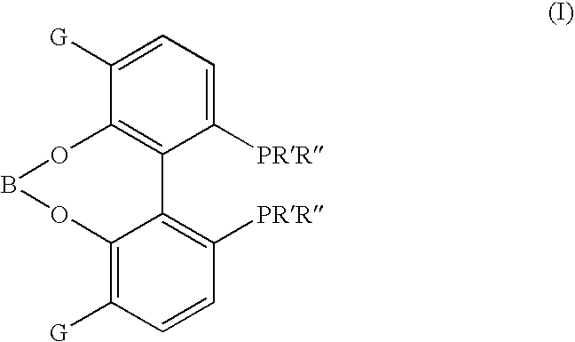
C1([PRR])=C2C(=C([G])C=C1)OBOC1=C2C([PRR])=CC=C1[G]
